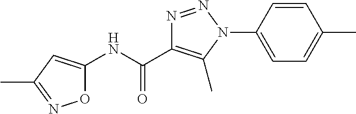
N(C(=O)C1=C(C)N(C2=CC=C(C)C=C2)N=N1)C1=CC(C)=NO1
